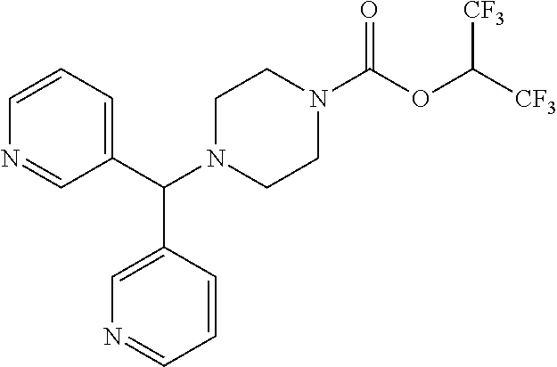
C1(C(N2CCN(C(OC([CF3])[CF3])=O)CC2)C2=CN=CC=C2)=CC=CN=C1
